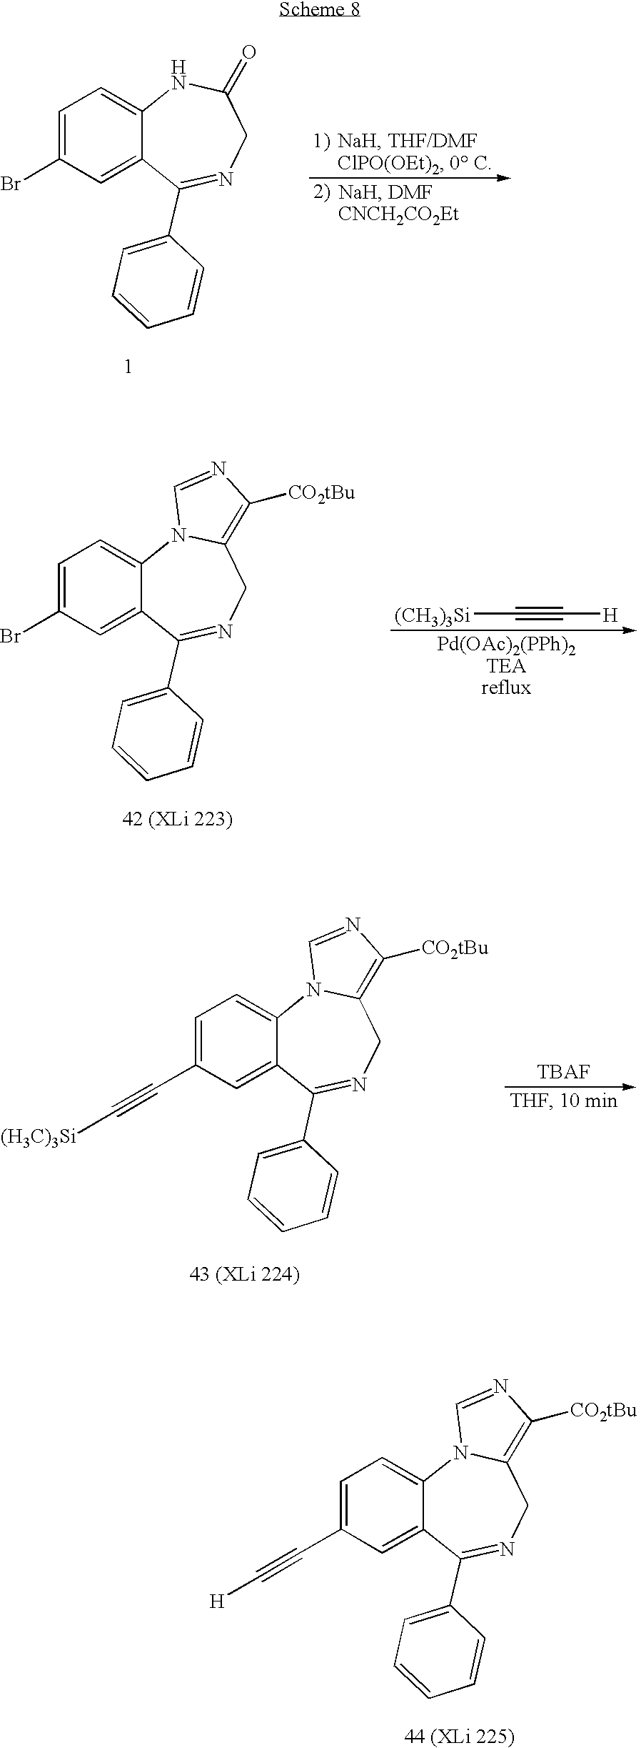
C12=CC=C(Br)C=C1C(C1=CC=CC=C1)=NCC(=O)N2.[(CH3)3Si]C#C[H].C12=CC=C(Br)C=C1C(C1=CC=CC=C1)=NCC1=C([CO2tBu])N=CN21.C12=CC=C(C#C[H])C=C1C(C1=CC=CC=C1)=NCC1=C([CO2tBu])N=CN21.C12=CC=C(C#C[(H3C)3Si])C=C1C(C1=CC=CC=C1)=NCC1=C([CO2tBu])N=CN21
